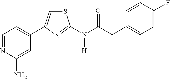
C1=NC(N)=CC(C2=CSC(N(C(CC3=CC=C(F)C=C3)=O)[H])=N2)=C1
